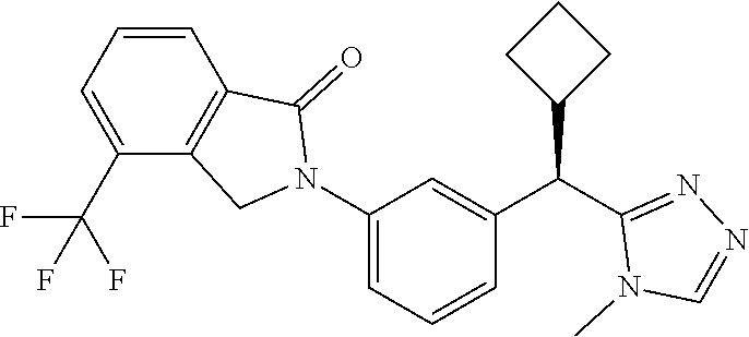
C1=CC2=C(C(C(F)(F)F)=C1)CN(C1=CC=CC(C(C3=NN=CN3C)C3CCC3)=C1)C2=O
